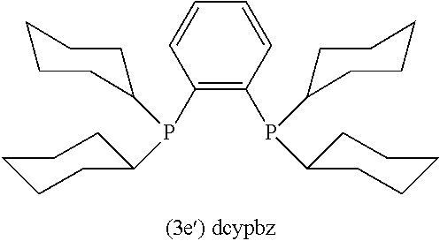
C1(P(C2CCCCC2)C2CCCCC2)=C(P(C2CCCCC2)C2CCCCC2)C=CC=C1
